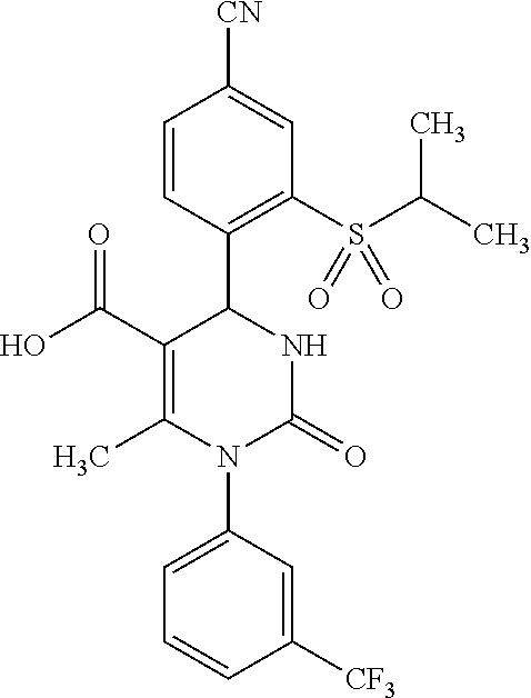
C1=CC(C2C(C(O)=O)=C(C)N(C3=CC=CC([CF3])=C3)C(=O)N2)=C(S(C(C)C)(=O)=O)C=C1[CN]
